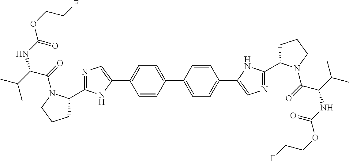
C1=CC(C2=CC=C(C3=CN=C(C4CCCN4C(C(C(C)C)NC(OCCF)=O)=O)N3)C=C2)=CC=C1C1=CN=C(C2CCCN2C(C(C(C)C)NC(OCCF)=O)=O)N1
